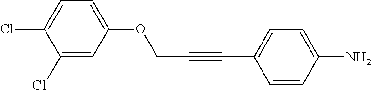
C1(OCC#CC2=CC=C(N)C=C2)=CC=C(Cl)C(Cl)=C1
